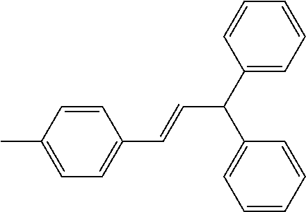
C1=CC(C=CC(C2=CC=CC=C2)C2=CC=CC=C2)=CC=C1C
